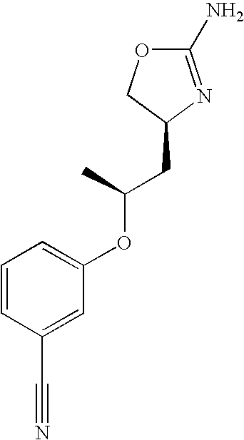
O1C(N)=NC(CC(OC2=CC=CC(C#N)=C2)C)C1
